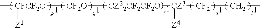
C[CFCF2O]([CF2O][CZ22CF2CF2O][CZ3]([CF2]CC)[Z4])[Z1]
